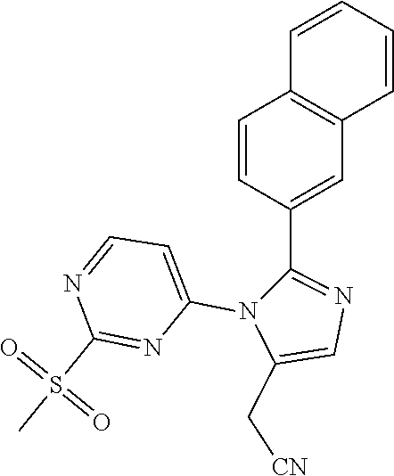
C1=CC(C2=NC=C(C[CN])N2C2=CC=NC(S(=O)(=O)C)=N2)=CC2=C1C=CC=C2
